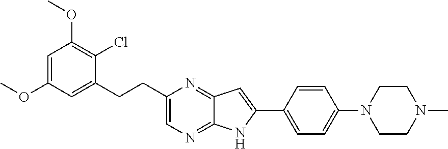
C1(C2=CC=C(N3CCN(C)CC3)C=C2)=CC2=NC(CCC3=CC(OC)=CC(OC)=C3Cl)=CN=C2N1
